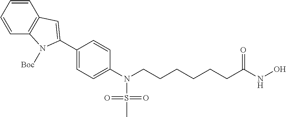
C1(C2=CC3=C(C=CC=C3)N2[Boc])=CC=C(N(CCCCCCC(NO)=O)S(=O)(=O)C)C=C1
